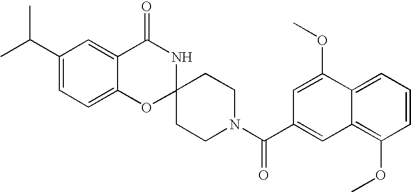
C1(C(C)C)=CC=C2C(=C1)C(=O)NC1(O2)CCN(C(C2=CC3=C(OC)C=CC=C3C(OC)=C2)=O)CC1
